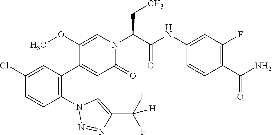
C1(Cl)=CC(C2=CC(=O)N(C(C(NC3=CC(F)=C(C(N)=O)C=C3)=O)CC)C=C2OC)=C(N2N=NC(C([H])(F)F)=C2)C=C1
